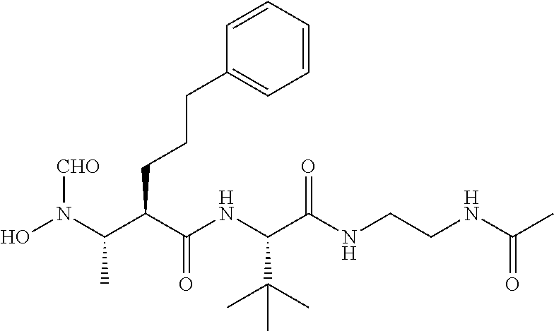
ON(C(C(C(NC(C(NCCNC(C)=O)=O)C(C)(C)C)=O)CCCC1=CC=CC=C1)C)[CHO]
